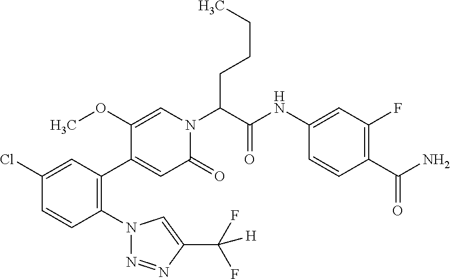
C1(Cl)=CC(C2=CC(=O)N(C(C(NC3=CC(F)=C(C(N)=O)C=C3)=O)CCCC)C=C2OC)=C(N2N=NC(C(F)(F)[H])=C2)C=C1
